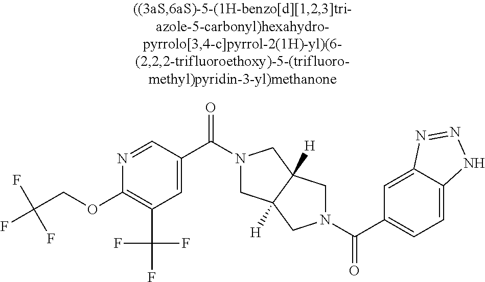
C(C1=CC=C2C(=C1)N=NN2)(=O)N1CC2([H])CN(C(=O)C3=CC(C(F)(F)F)=C(OCC(F)(F)F)N=C3)CC2([H])C1
